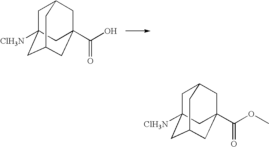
C1C2([ClH3N])CC3CC(C(O)=O)(CC1C3)C2.C1C2([ClH3N])CC3CC(C(OC)=O)(CC1C3)C2
